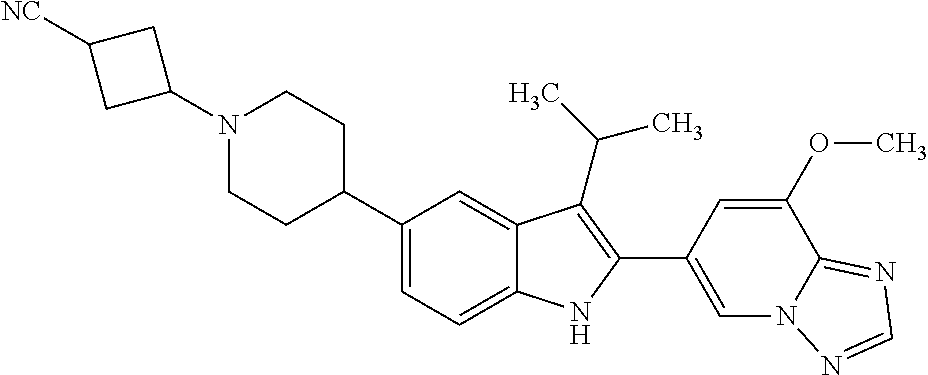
C1(N2CCC(C3=CC=C4C(=C3)C(C(C)C)=C(C3=CN5C(=NC=N5)C(OC)=C3)N4)CC2)CC([NC])C1
